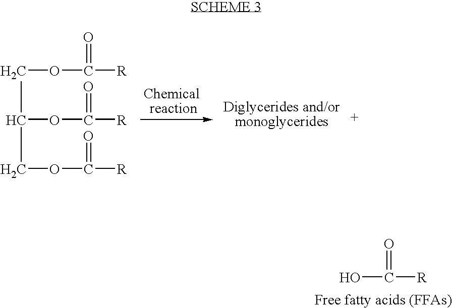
C(C(COC([R])=O)OC([R])=O)OC([R])=O.OC([R])=O
